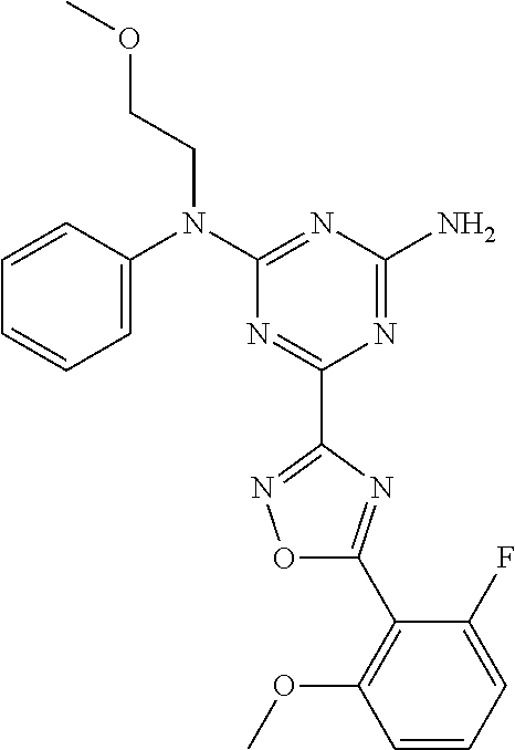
C1=CC(N(C2=NC(N)=NC(C3=NOC(C4=C(OC)C=CC=C4F)=N3)=N2)CCOC)=CC=C1
